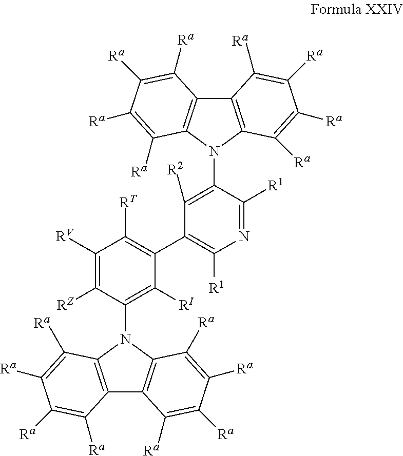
C12=C(N(C3=C([R2])C(C4=C([RT])C([RV])=C([RZ])C(N5C6=C(C7=C5C([Ra])=C([Ra])C([Ra])=C7[Ra])C([Ra])=C([Ra])C([Ra])=C6[Ra])=C4[RI])=C([R1])N=C3[R1])C3=C1C([Ra])=C([Ra])C([Ra])=C3[Ra])C([Ra])=C([Ra])C([Ra])=C2[Ra]
